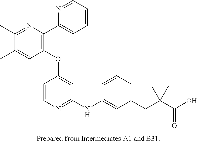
C1(OC2=CC(NC3=CC(CC(C(O)=O)(C)C)=CC=C3)=NC=C2)=C(C2=CC=CC=N2)N=C(C)C(C)=C1
